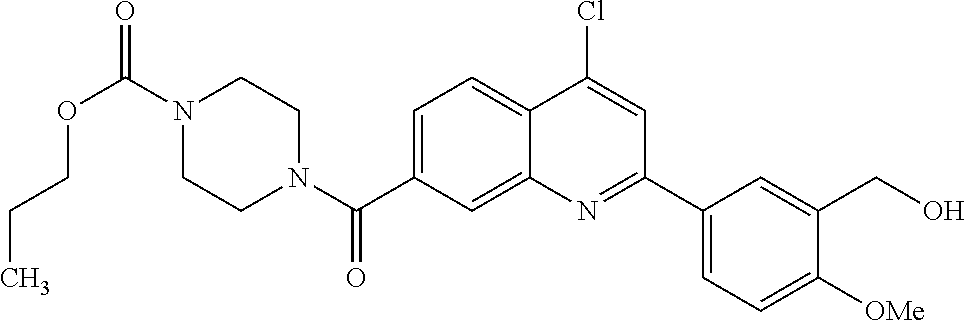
N1(C(OCCC)=O)CCN(C(=O)C2=CC=C3C(=C2)N=C(C2=CC=C([OMe])C(CO)=C2)C=C3Cl)CC1
